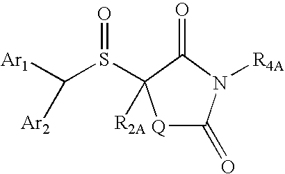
[Q]1C(=O)N([R4A])C(=O)C1(S(=O)C([Ar1])[Ar2])[R2A]
